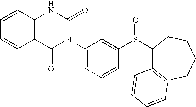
C1=CC2=C(C=C1)C(=O)N(C1=CC=CC(S(=O)C3C4=C(CCCC3)C=CC=C4)=C1)C(=O)N2
